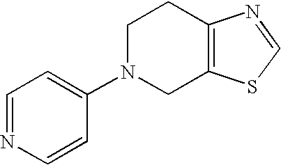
C1N(C2=CC=NC=C2)CC2=C(C1)N=CS2
